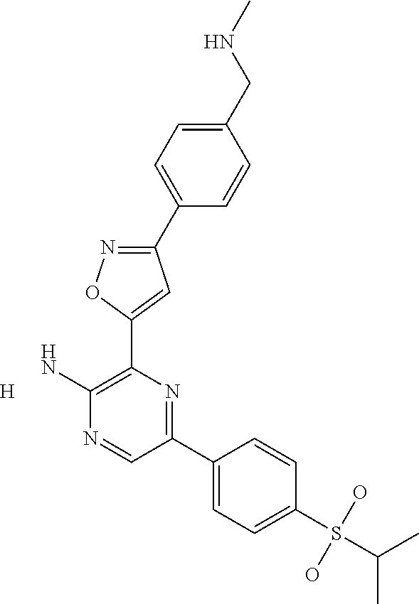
[H].C1(C2=CC=C(CNC)C=C2)=NOC(C2=C(N)N=CC(C3=CC=C(S(C(C)C)(O)O)C=C3)=N2)=C1
